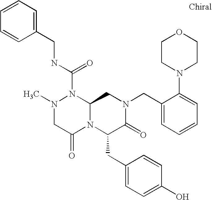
CN1CC(=O)N2C(N1C(NCC1=CC=CC=C1)=O)CN(CC1=CC=CC=C1N1CCOCC1)C(=O)C2CC1=CC=C(O)C=C1
